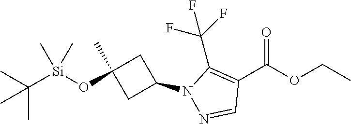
C1(N2C(C(F)(F)F)=C(C(OCC)=O)C=N2)CC(O[Si](C(C)(C)C)(C)C)(C)C1
